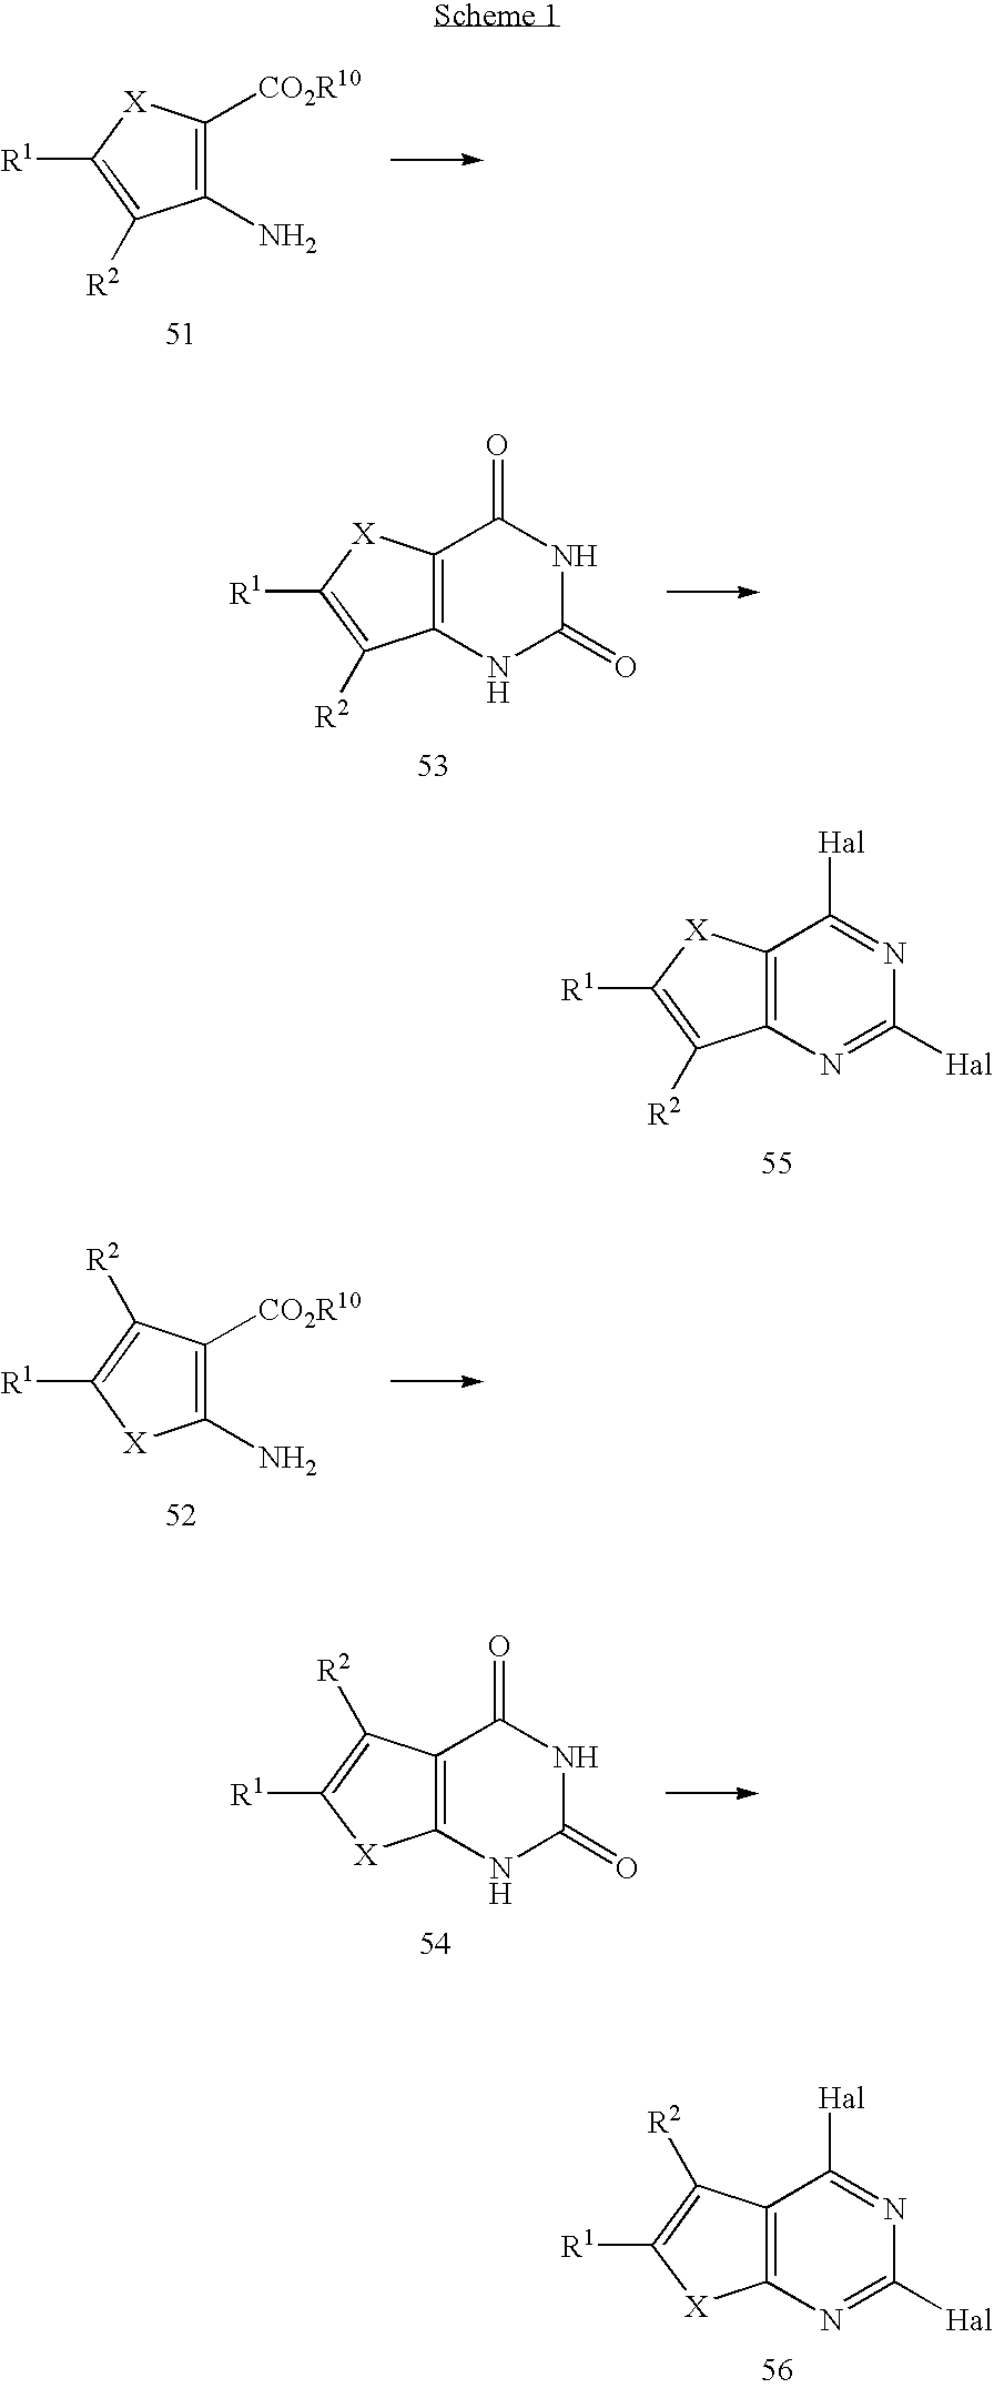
C12=C([X]C([R1])=C1[R2])C([Hal])=NC([Hal])=N2.C12=C(C([R2])=C([R1])[X]1)C([Hal])=NC([Hal])=N2.C1(N)=C([CO2R10])[X]C([R1])=C1[R2].C12=C([X]C([R1])=C1[R2])C(=O)NC(=O)N2.C1(N)=C([CO2R10])C([R2])=C([R1])[X]1.C12=C(C([R2])=C([R1])[X]1)C(=O)NC(=O)N2
